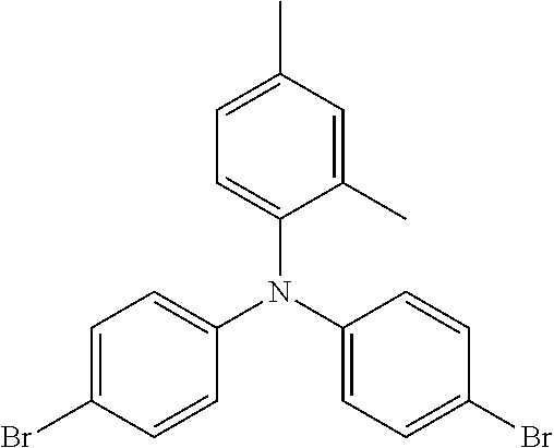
C1=C(Br)C=CC(N(C2=CC=C(Br)C=C2)C2=CC=C(C)C=C2C)=C1
